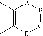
C1(C)=C(C)[D]CB[A]1
